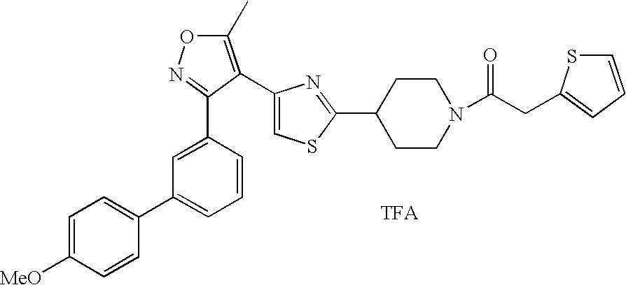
C1=C(C2=NOC(C)=C2C2=CSC(C3CCN(C(CC4=CC=CS4)=O)CC3)=N2)C=CC=C1C1=CC=C([MeO])C=C1
